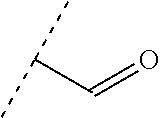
C(C=O)(C)C
